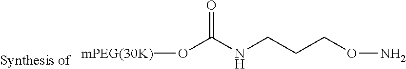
[mPEG(30K)]OC(NCCCON)=O
